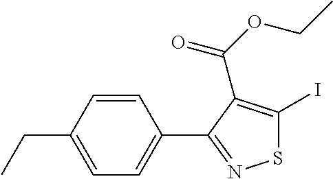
C1(C2=NSC(I)=C2C(=O)OCC)=CC=C(CC)C=C1
